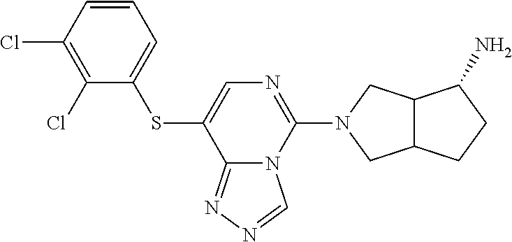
C1(Cl)=C(Cl)C=CC=C1SC1=CN=C(N2CC3C(C2)CCC3N)N2C1=NN=C2
